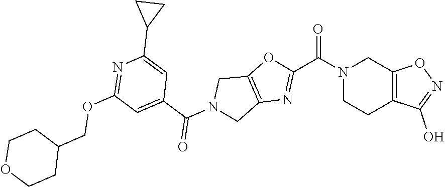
N1(C(C2=NC3=C(O2)CN(C(=O)C2=CC(OCC4CCOCC4)=NC(C4CC4)=C2)C3)=O)CCC2=C(C1)ON=C2O
